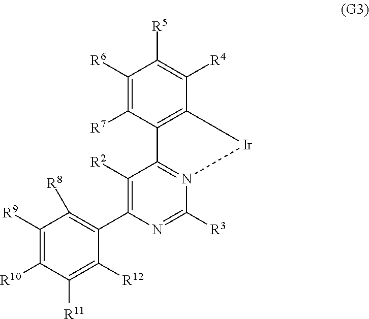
C1([R2])=C(C2=C([R8])C([R9])=C([R10])C([R11])=C2[R12])N=C([R3])N2=C1C1=C(C([R4])=C([R5])C([R6])=C1[R7])[Ir]2
